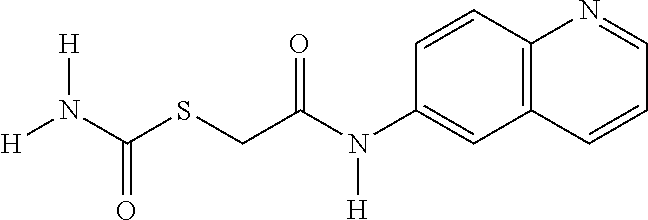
C1=CC2=C(C=C1N(C(CSC(N([H])[H])=O)=O)[H])C=CC=N2
